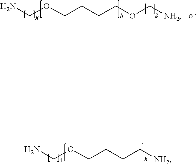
NCOCCCCOC[NH2].NCOCCCC[NH2]
